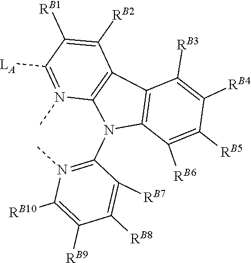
C1(N2C3=C(C4=C2N(C)=C([LA])C([RB1])=C4[RB2])C([RB3])=C([RB4])C([RB5])=C3[RB6])=N(C)C([RB10])=C([RB9])C([RB8])=C1[RB7]
